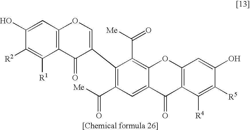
C12=C(C=C(O)C([R2])=C1[R1])OC=C(C1=C(C(=O)[Me])C=C3C(=C1C(=O)[Me])OC1=C(C3=O)C([R4])=C([R5])C(O)=C1)C2=O
